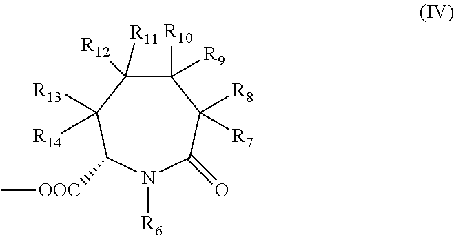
C1([R10])([R9])C([R11])([R12])C([R13])([R14])C([OOC]C)N([R6])C(=O)C1([R8])[R7]
